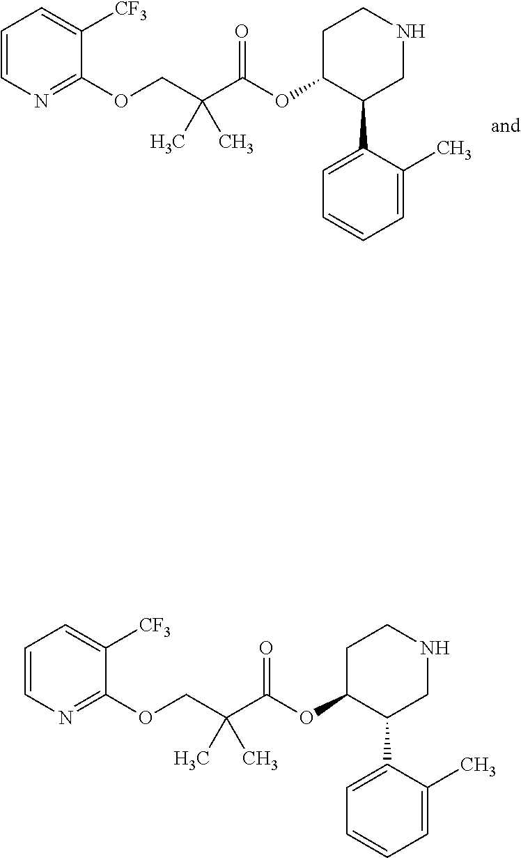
C1([CF3])=CC=CN=C1OCC(C(OC1C(C2=CC=CC=C2C)CNCC1)=O)(C)C.C1([CF3])=CC=CN=C1OCC(C(OC1C(C2=CC=CC=C2C)CNCC1)=O)(C)C
